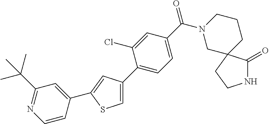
N1(C(C2=CC=C(C3=CSC(C4=CC(C(C)(C)C)=NC=C4)=C3)C(Cl)=C2)=O)CCCC2(C1)C(=O)NCC2
